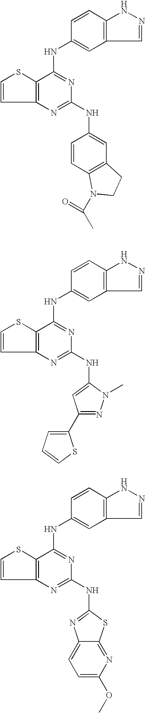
C12=C(N=C(NC3=CC4=C(C=C3)N(C(C)=O)CC4)N=C1NC1=CC3=C(C=C1)NN=C3)C=CS2.C12=C(N=C(NC3=CC(C4=CC=CS4)=NN3C)N=C1NC1=CC3=C(C=C1)NN=C3)C=CS2.C12=C(N=C(NC3=NC4=CC=C(OC)N=C4S3)N=C1NC1=CC3=C(C=C1)NN=C3)C=CS2
